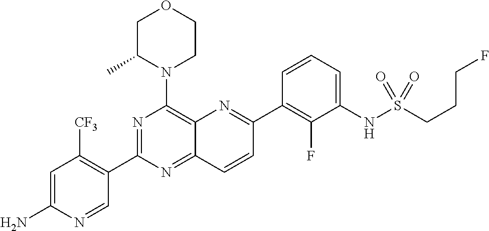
C12=NC(C3=C([CF3])C=C(N)N=C3)=NC(N3CCOCC3C)=C1N=C(C1=C(F)C(NS(CCCF)(=O)=O)=CC=C1)C=C2
